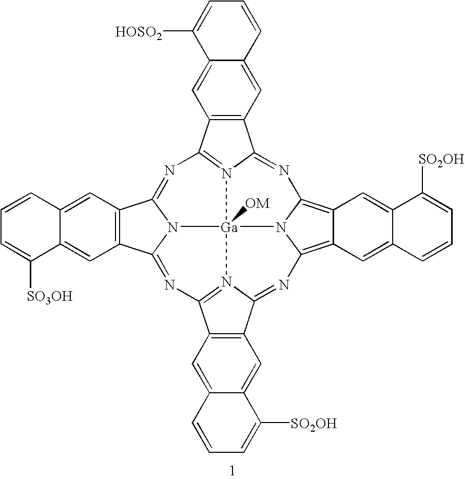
C12=C(C=C3C(=C1)C([HOSO2])=CC=C3)C1=NC3=C4C(=C5N3[Ga]36([OM])N1=C2N=C1C2=C(C=C7C(=C2)C=CC=C7[SO3OH])C(=NC2=N3C(=N5)C3=C2C=C2C(=C3)C([SO2OH])=CC=C2)N16)C=C1C(=C4)C([SO2OH])=CC=C1
